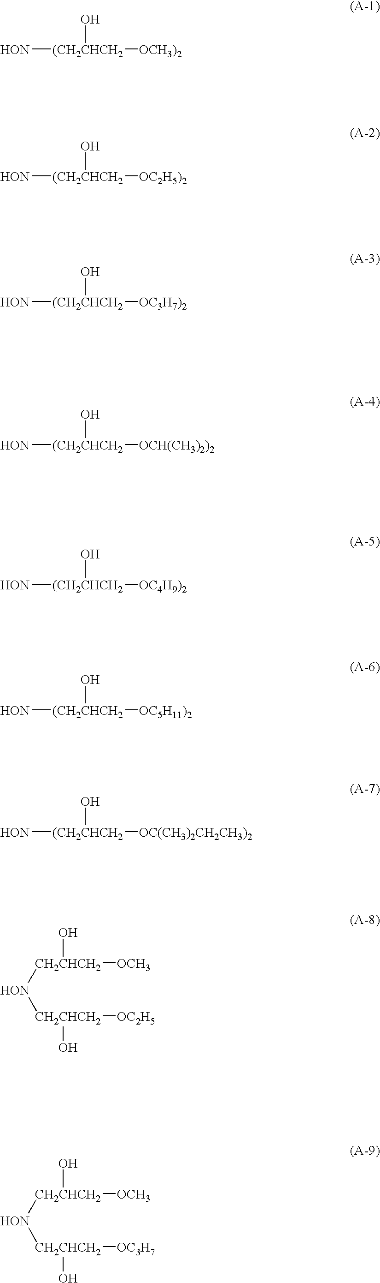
[HON][(CH2CHCH2]([OCH3)2])O.[HON][(CH2CHCH2]([OC2H5)2])O.[HON][(CH2CHCH2]([OC3H7)2])O.[HON][(CH2CHCH2]([OCH(CH3)2)2])O.[HON][(CH2CHCH2]([OC4H9)2])O.[HON][(CH2CHCH2]([OC5H11)2])O.[HON][(CH2CHCH2]([OC(CH3)2CH2CH3)2])O.[HON]([CH2CHCH2]([OCH3])O)[CH2CHCH2]([OC2H5])O.[HON]([CH2CHCH2]([OCH3])O)[CH2CHCH2]([OC3H7])O
